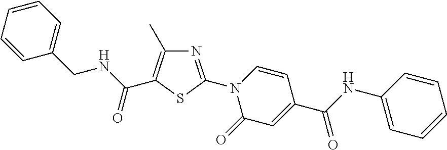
C1(CNC(=O)C2=C(C)N=C(N3C(=O)C=C(C(NC4=CC=CC=C4)=O)C=C3)S2)=CC=CC=C1
